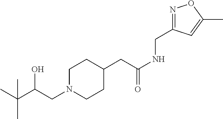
C1N(CC(C(C)(C)C)O)CCC(CC(NCC2=NOC(C)=C2)=O)C1
